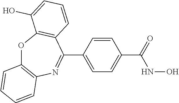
O=C(C1=CC=C(C2=NC3=C(OC4=C2C=CC=C4O)C=CC=C3)C=C1)NO
